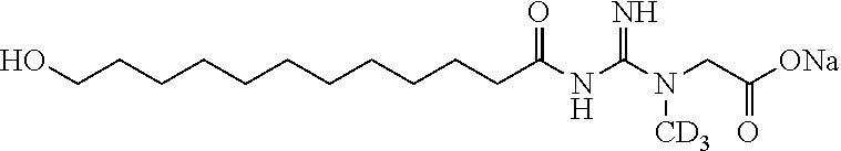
C(CCCC(NC(N(CC([ONa])=O)[CD3])=N)=O)CCCCCCCO
